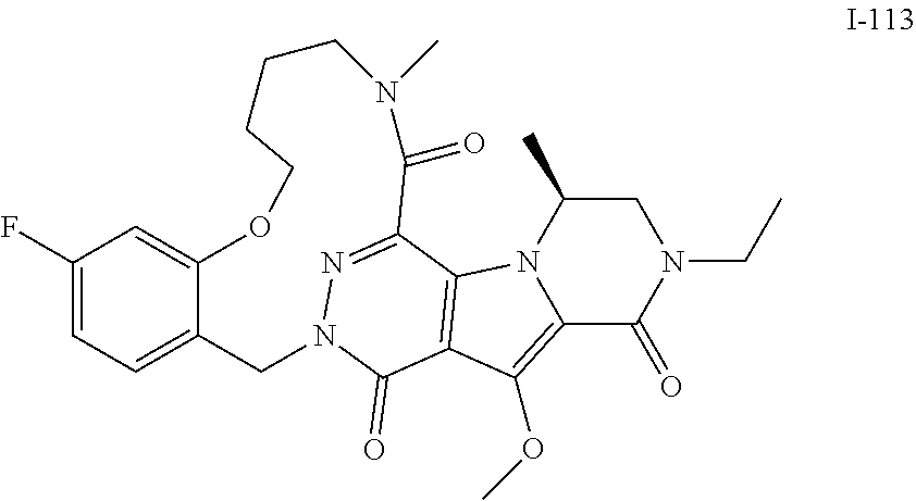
C12=C(OC)C3=C(N1C(C)CN(CC)C2=O)C1=NN(C3=O)CC2=CC=C(F)C=C2OCCCCN(C)C1=O
